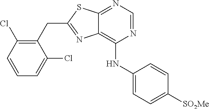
C1(CC2=NC3=C(NC4=CC=C([SO2Me])C=C4)N=CN=C3S2)=C(Cl)C=CC=C1Cl
